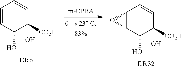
C1=CC(O)C([CO2H])(O)C=C1.C12C(C(O)C(O)([CO2H])C=C1)O2
